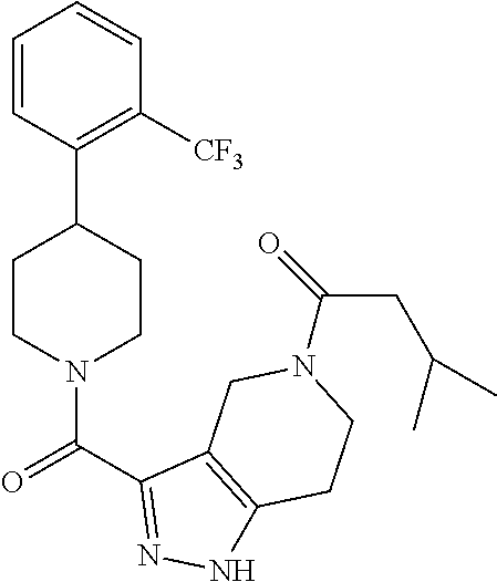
C1=CC(C2CCN(C(=O)C3=NNC4=C3CN(C(=O)CC(C)C)CC4)CC2)=C([CF3])C=C1
